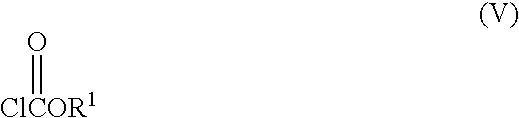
[ClCOR1]=O
